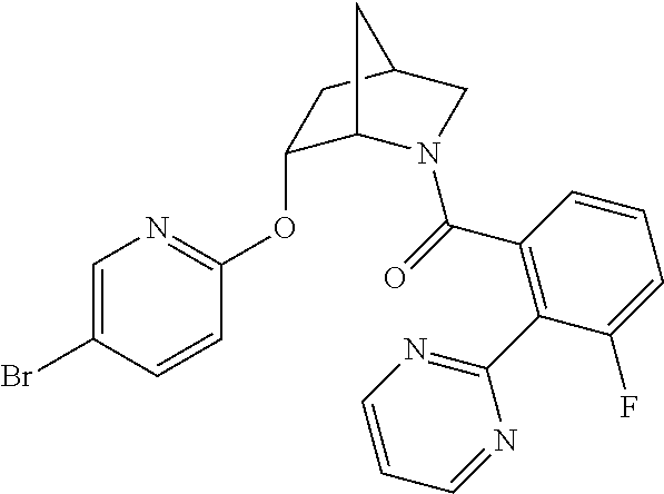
C1=C(Br)C=CC(OC2C3N(C(=O)C4=C(C5=NC=CC=N5)C(F)=CC=C4)CC(C2)C3)=N1
